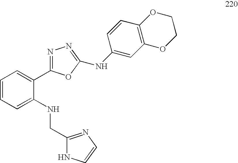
C1=CC=C(NCC2=NC=CN2)C(C2=NN=C(NC3=CC4=C(C=C3)OCCO4)O2)=C1
